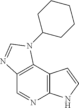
C12=C(C3=C(N=C1)NC=C3)N(C1CCCCC1)C=N2
